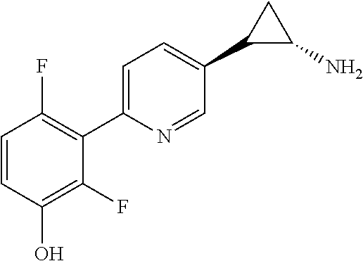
C1=CC(F)=C(C2=CC=C(C3C(N)C3)C=N2)C(F)=C1O
